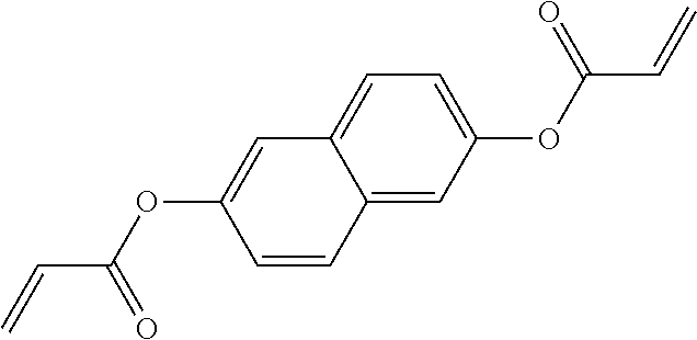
C=CC(OC1=CC2=CC=C(OC(C=C)=O)C=C2C=C1)=O
